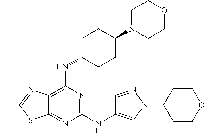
C1(NC2=CN(C3CCOCC3)N=C2)=NC(NC2CCC(N3CCOCC3)CC2)=C2C(=N1)SC(C)=N2
